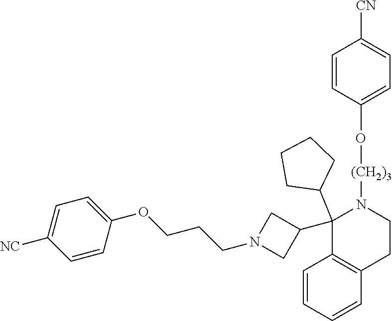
C1(C2(C3CCCC3)C3=C(C=CC=C3)CCN2[(CH2)3]OC2=CC=C([CN])C=C2)CN(CCCOC2=CC=C([NC])C=C2)C1
